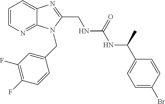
C1=CN=C2C(=C1)N=C(CNC(NC(C1=CC=C(Br)C=C1)C)=O)N2CC1=CC(F)=C(F)C=C1
